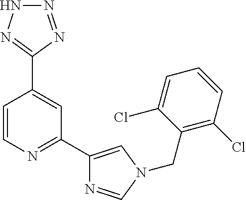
C1=CN=C(C2=CN(CC3=C(Cl)C=CC=C3Cl)C=N2)C=C1C1=NNN=N1
